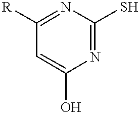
C1=C(O)N=C(S)N=C1[R]
